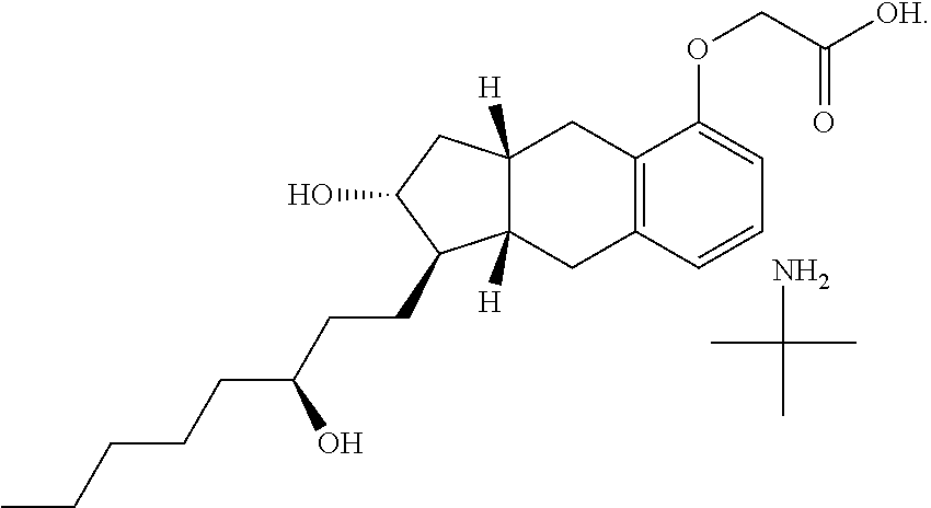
C12([H])C([H])(CC3=C(C1)C(OCC([OH])=O)=CC=C3)C(CCC(CCCCC)O)C(O)C2.NC(C)(C)C
